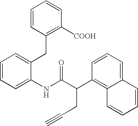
C1=CC=C(NC(C(C2=C3C(=CC=C2)C=CC=C3)CC#C)=O)C(CC2=C([COOH])C=CC=C2)=C1
